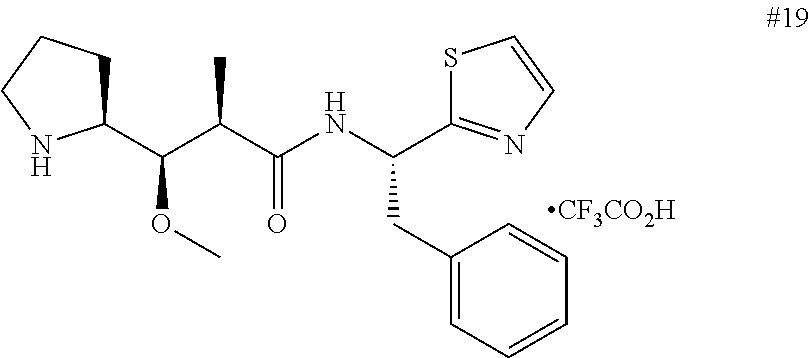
C1(C(C(C(NC(C2=NC=CS2)CC2=CC=CC=C2)=O)C)OC)CCCN1.[CF3CO2H]
